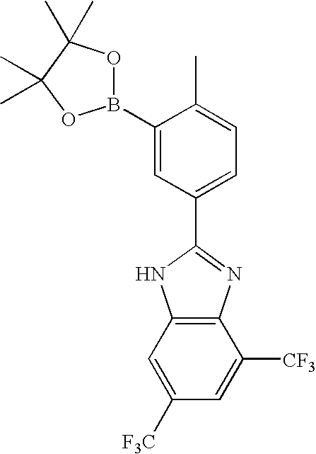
C12=C(C=C([F3C])C=C1[CF3])NC(C1=CC=C(C)C(B3OC(C)(C)C(C)(C)O3)=C1)=N2
